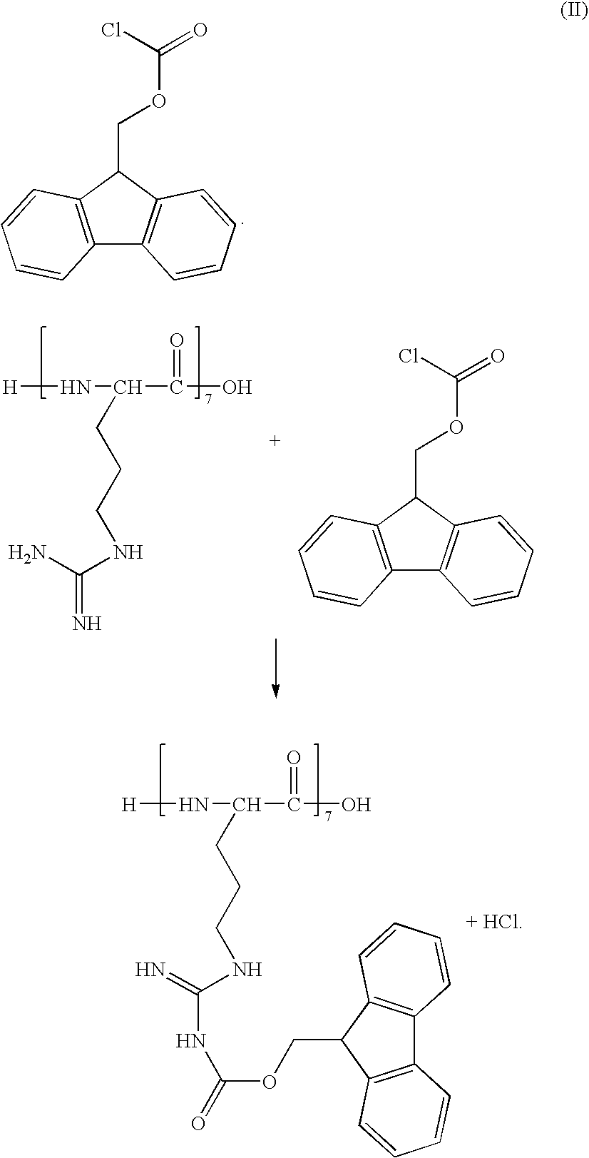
C12=C(C(COC(=O)Cl)C3=C1C=CC=C3)C=CC=C2.[H]NC(C(O)=O)CCCNC(=N)N.C12=C(C(COC(=O)Cl)C3=C1C=CC=C3)C=CC=C2.[H]NC(C(O)=O)CCCNC(NC(OCC1C2=C(C3=C1C=CC=C3)C=CC=C2)=O)=N
